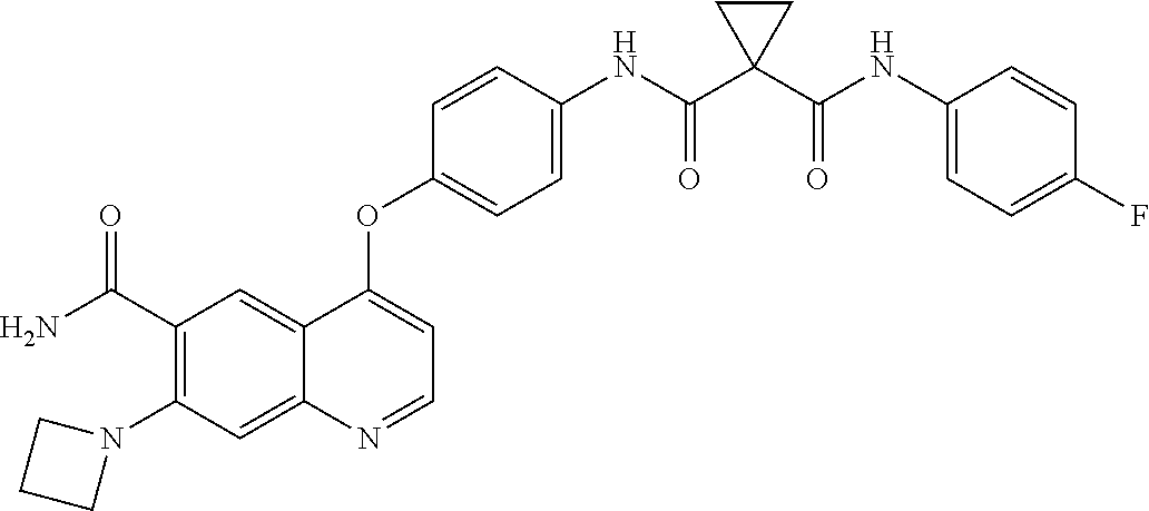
C12=CC(C(=O)N)=C(N3CCC3)C=C1N=CC=C2OC1=CC=C(NC(C2(C(NC3=CC=C(F)C=C3)=O)CC2)=O)C=C1
